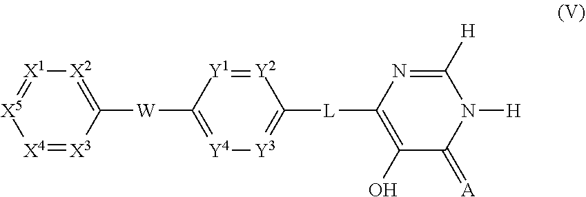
[X4]1=[X3]C([W]C2=[Y4][Y3]=C([L]C3=C(O)C(=[A])N([H])C([H])=N3)[Y2]=[Y1]2)=[X2][X1]=[X5]1
